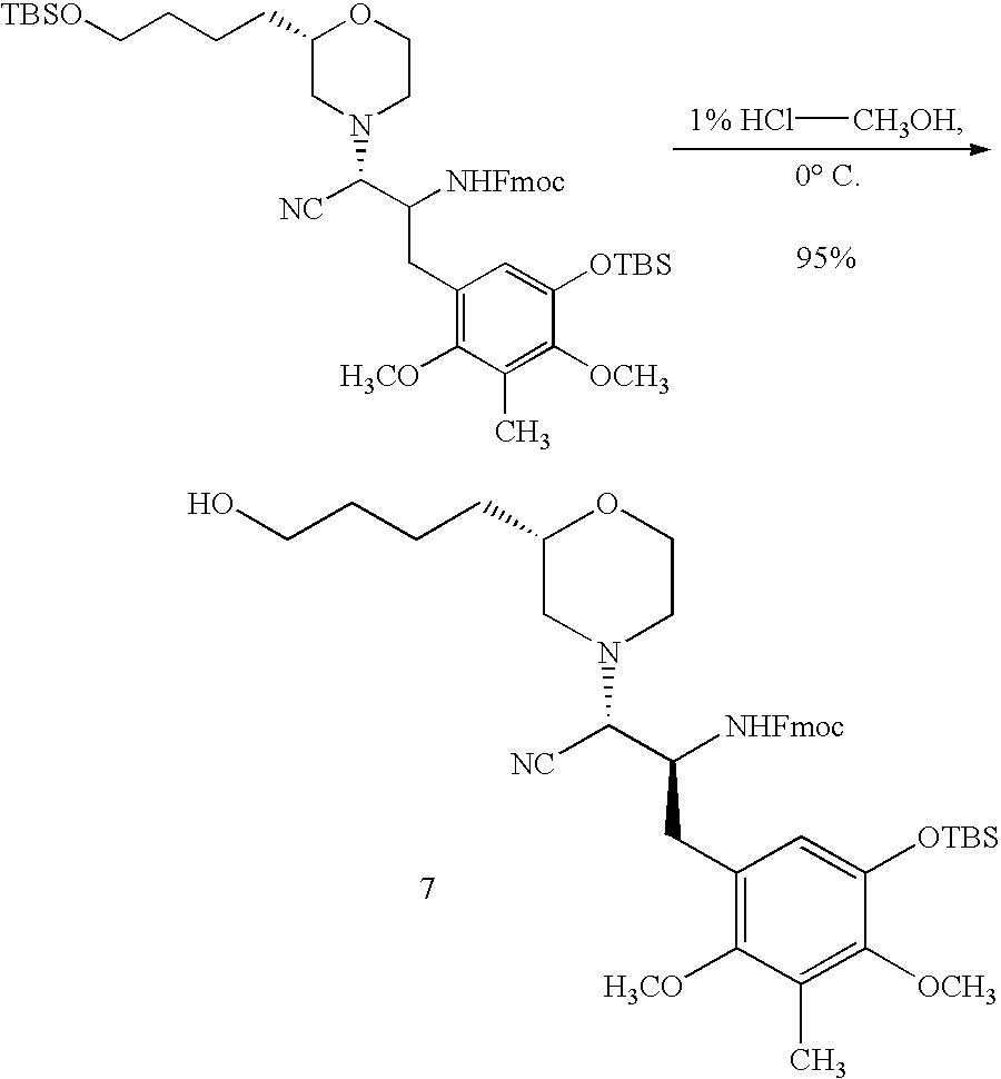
[1% HCl][CH3OH].C1(CC(C([NC])N2CCOC(CCCC[TBSO])C2)[NHFmoc])=C([H3CO])C(C)=C([OCH3])C([OTBS])=C1.C1(CC(C([NC])N2CCOC(CCCCO)C2)[NHFmoc])=C([H3CO])C(C)=C([OCH3])C([OTBS])=C1
